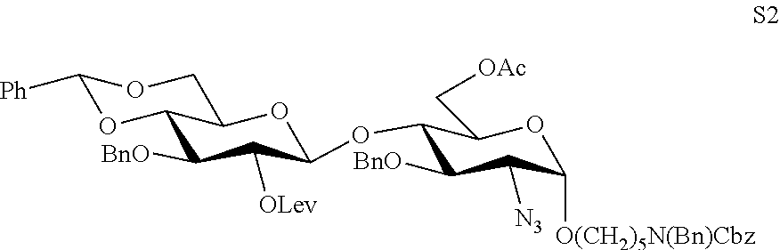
C1(OC2C([OLev])C([BnO])C3OC([Ph])OCC3O2)C([BnO])C([N3])C([O(CH2)5N(Bn)Cbz])OC1C[OAc]
